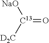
[C13](=O)([NaO])[D2C]
